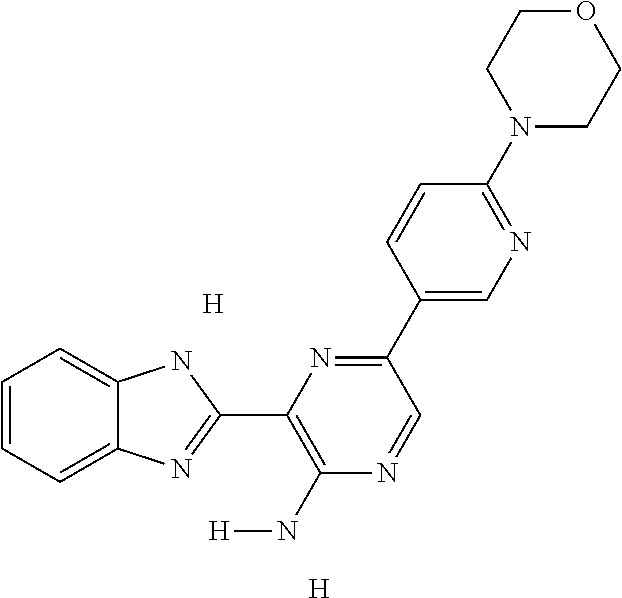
[H].[H].C1=CC=C2C(=C1)NC(C1=C(N[H])N=CC(C3=CN=C(N4CCOCC4)C=C3)=N1)=N2
